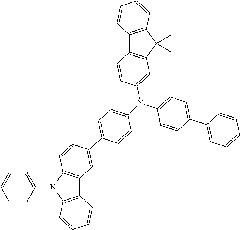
C12=C(C(C)(C)C3=C1C=CC(N(C1=CC=C(C4=CC=CC=C4)C=C1)C1=CC=C(C4=CC5=C(C=C4)N(C4=CC=CC=C4)C4=C5C=CC=C4)C=C1)=C3)C=CC=C2
